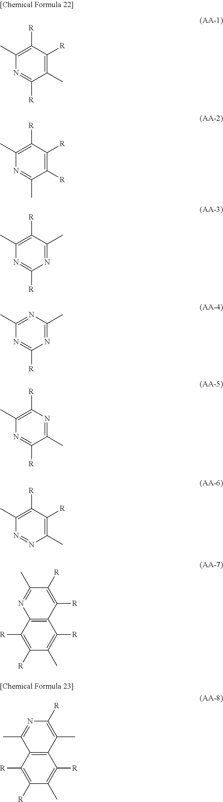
C1(C)=C([R])C([R])=C(C)N=C1[R].C1([R])=C([R])C([R])=C(C)N=C1C.N1=C(C)C([R])=C(C)N=C1[R].N1=C(C)N=C(C)N=C1[R].C1(C)=NC([R])=C(C)N=C1[R].C1(C)=C([R])C([R])=C(C)N=N1.C12=C(C([R])=C([R])C(C)=C1[R])N=C(C)C([R])=C2[R].C12=C(C([R])=C([R])C(C)=C1[R])C(C)=NC([R])=C2C
